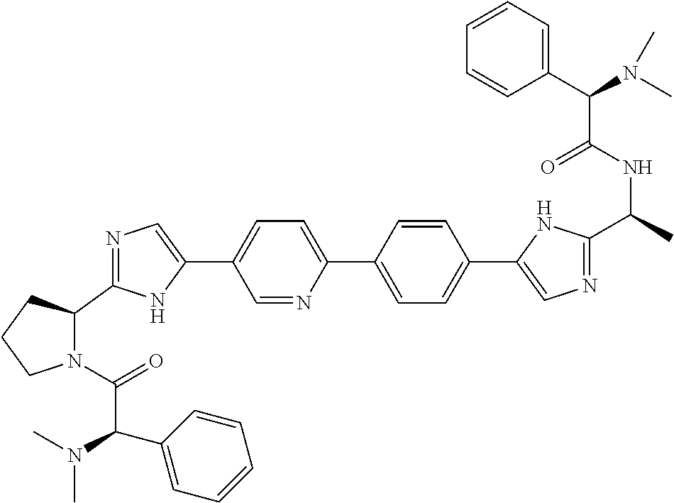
C1=NC(C2=CC=C(C3=CN=C(C(C)NC(C(C4=CC=CC=C4)N(C)C)=O)N3)C=C2)=CC=C1C1=CN=C(C2CCCN2C(=O)C(C2=CC=CC=C2)N(C)C)N1
